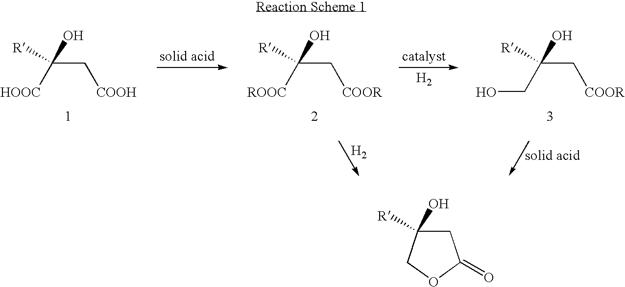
[H2].C(C[COOR])([ROOC])([R])O.C(C[COOH])([HOOC])([R])O.C(C[COOR])(CO)([R])O.[H2].C1C(O)([R])COC1=O
